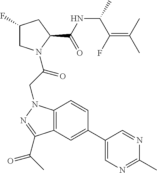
C12=C(N(CC(=O)N3CC(F)CC3C(NC(C(=C(C)C)F)C)=O)N=C1C(=O)C)C=CC(C1=CN=C(C)N=C1)=C2
